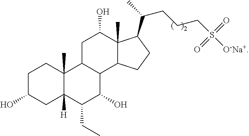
C1C(O)CC2([H])C(C)(C1)C1C(C(O)C2CC)C2C(C)(C(O)C1)C(C(C)CCCS([O-Na+])(=O)=O)CC2
